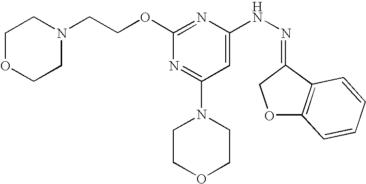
N(NC1=CC(N2CCOCC2)=NC(OCCN2CCOCC2)=N1)=C1COC2=C1C=CC=C2
